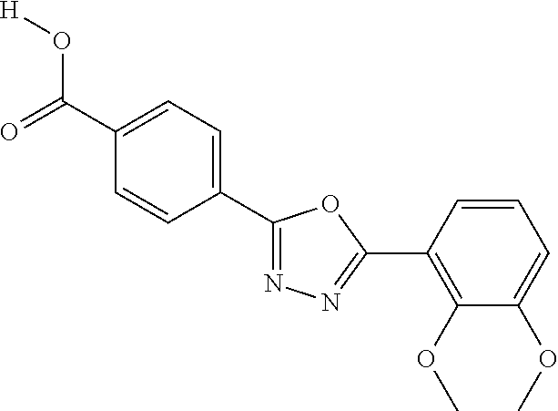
C1(C(=O)O[H])=CC=C(C2=NN=C(C3=C(OC)C(OC)=CC=C3)O2)C=C1
